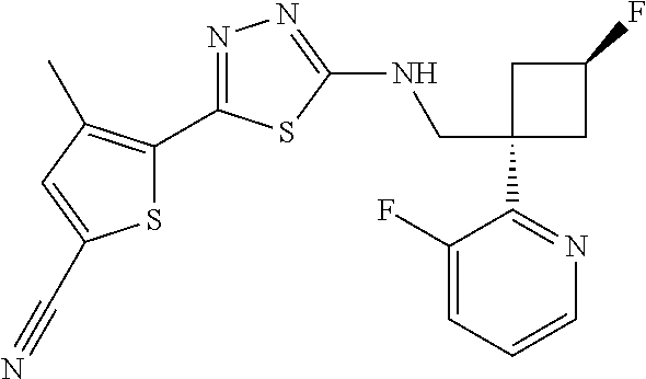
C1(CNC2=NN=C(C3=C(C)C=C(C#N)S3)S2)(C2=NC=CC=C2F)CC(F)C1
